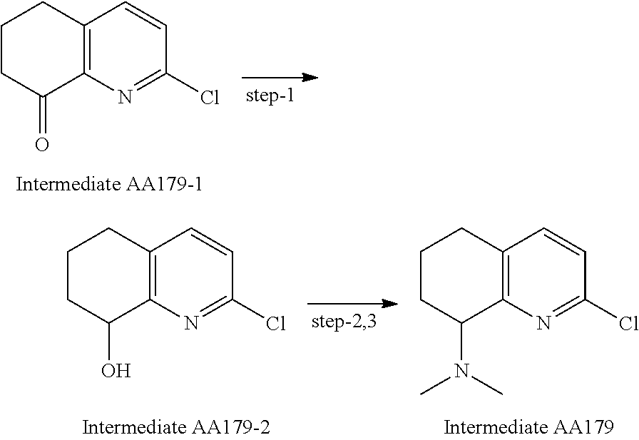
C1=CC(Cl)=NC2=C1CCCC2=O.C1=CC(Cl)=NC2=C1CCCC2O.C1=CC(Cl)=NC2=C1CCCC2N(C)C
